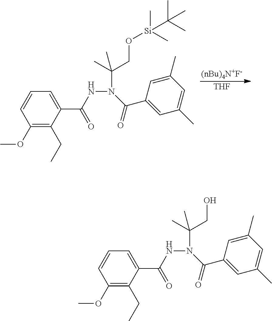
N(N(C(C1=CC(C)=CC(C)=C1)=O)C(C)(CO[Si](C)(C)C(C)(C)C)C)C(C1=CC=CC(OC)=C1CC)=O.[THF].[(nBu)4N+F-].N(N(C(C1=CC(C)=CC(C)=C1)=O)C(C)(CO)C)C(C1=CC=CC(OC)=C1CC)=O
